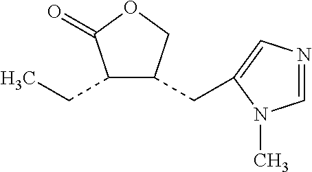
CCC1C(CC2=CN=CN2C)COC1=O
